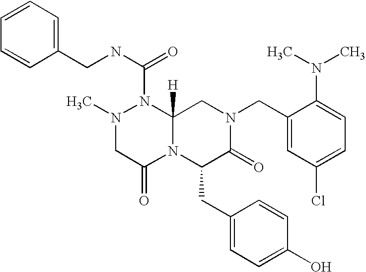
C1=CC(CNC(=O)N2N(C)CC(=O)N3C2([H])CN(CC2=CC(Cl)=CC=C2N(C)C)C(=O)C3CC2=CC=C(O)C=C2)=CC=C1
